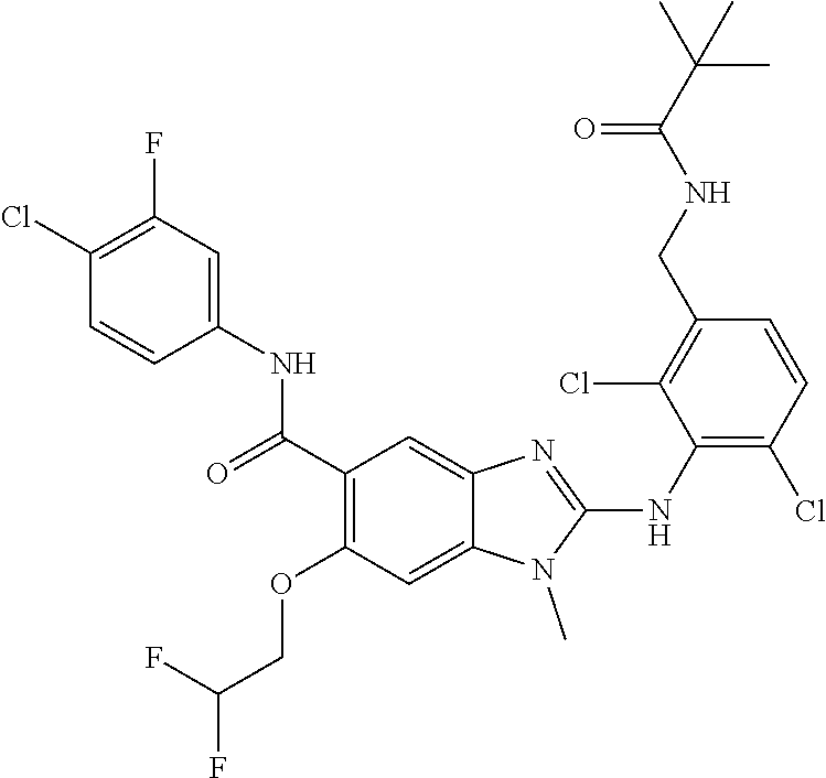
C1(C(=O)NC2=CC(F)=C(Cl)C=C2)=C(OCC(F)F)C=C2C(=C1)N=C(NC1=C(Cl)C=CC(CNC(C(C)(C)C)=O)=C1Cl)N2C
